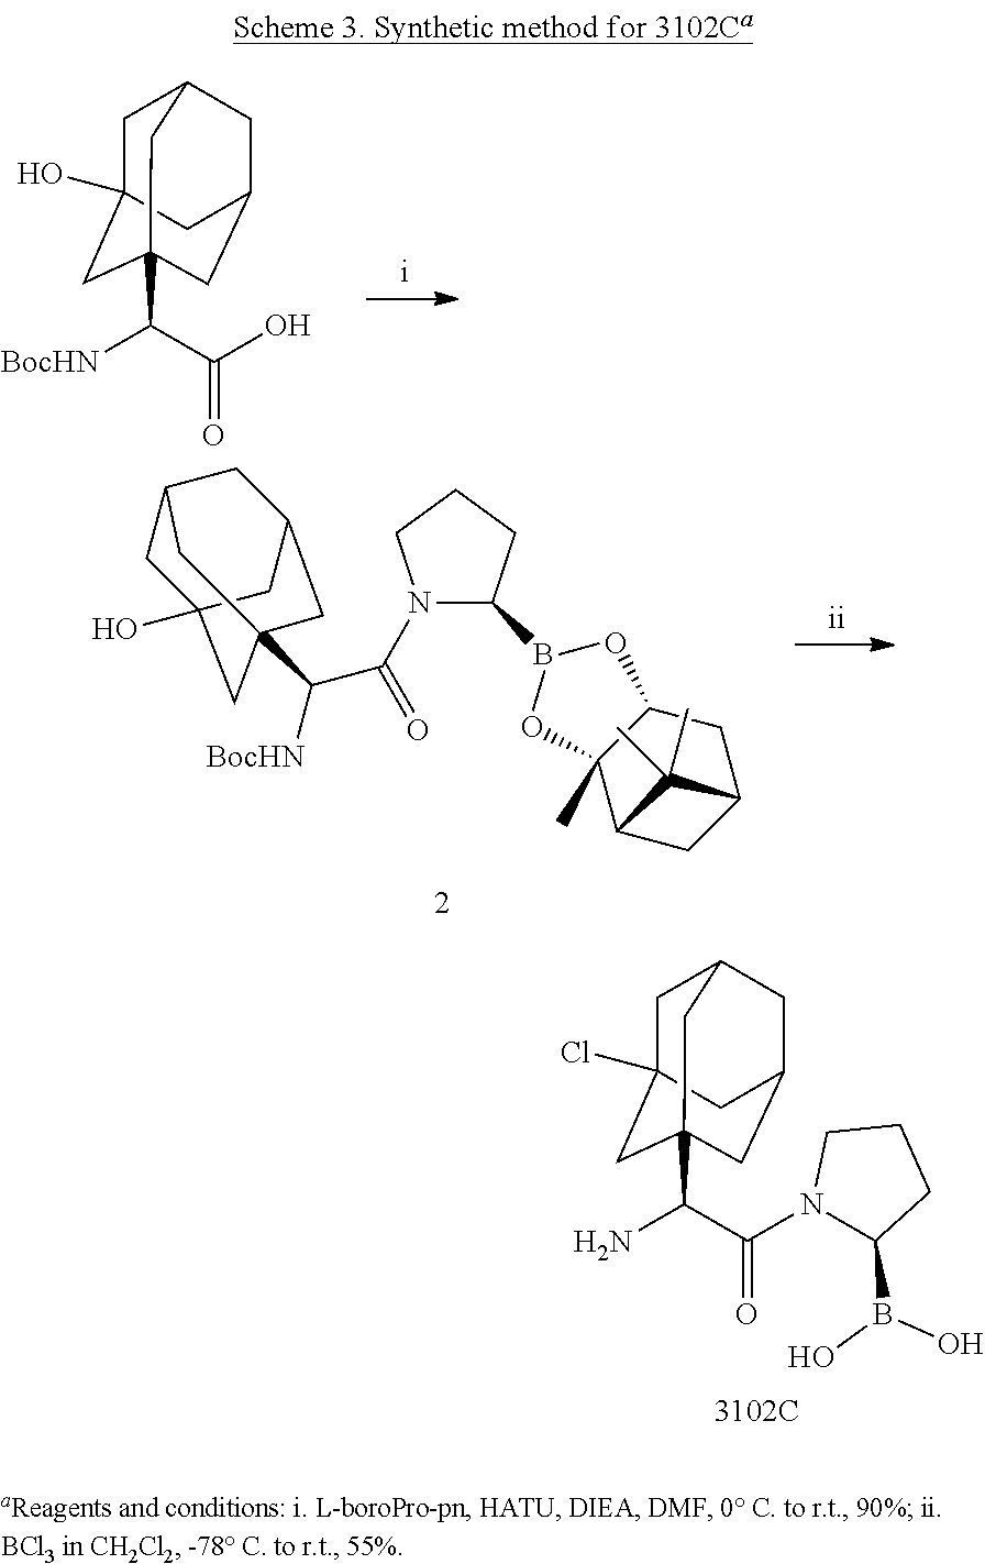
C1C2(Cl)CC3(C(C(N4C(B(O)O)CCC4)=O)N)CC(CC1C3)C2.C1C2(O)CC3(C(C(O)=O)[BocHN])CC(CC1C3)C2.N1(C(C([BocHN])C23CC4(O)CC(CC(C2)C4)C3)=O)C(B2OC3(C)C(O2)CC2CC3C2(C)C)CCC1
